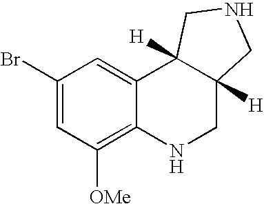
C1(Br)=CC([OMe])=C2C(=C1)C1([H])C([H])(CN2)CNC1
